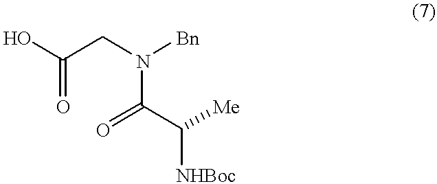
C(=O)(O)CN([Bn])C(=O)C([Me])[NHBoc]
